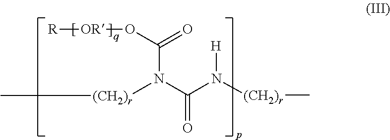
[R][OR]OC(=O)N([(CH2)r]C)C(N([(CH2)r]C)[H])=O
